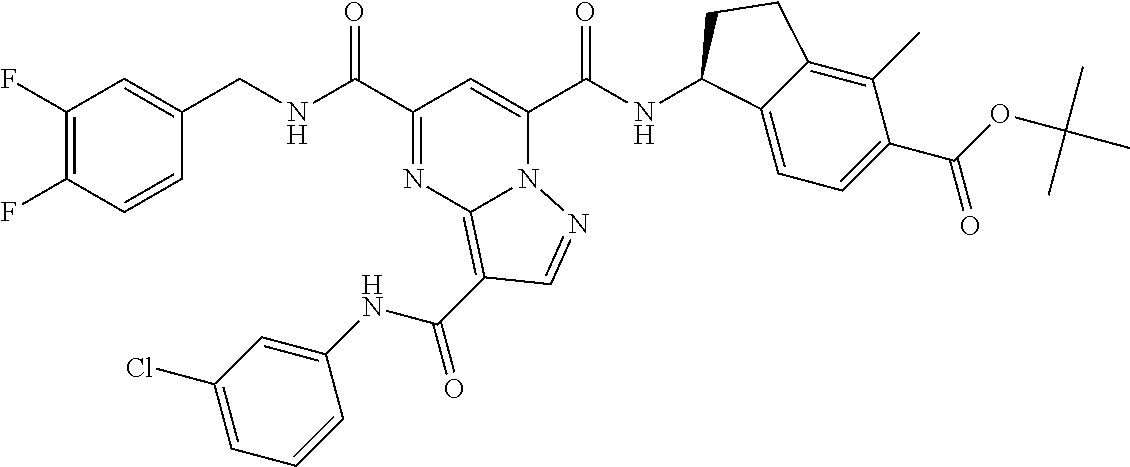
C1(F)=C(F)C=CC(CNC(=O)C2=NC3=C(C(=O)NC4=CC(Cl)=CC=C4)C=NN3C(C(NC3C4=CC=C(C(OC(C)(C)C)=O)C(C)=C4CC3)=O)=C2)=C1
